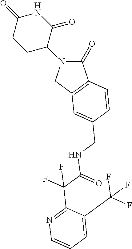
C1(=O)N(C2CCC(=O)NC2=O)CC2=C1C=CC(CNC(C(C1=NC=CC=C1C(F)(F)F)(F)F)=O)=C2
